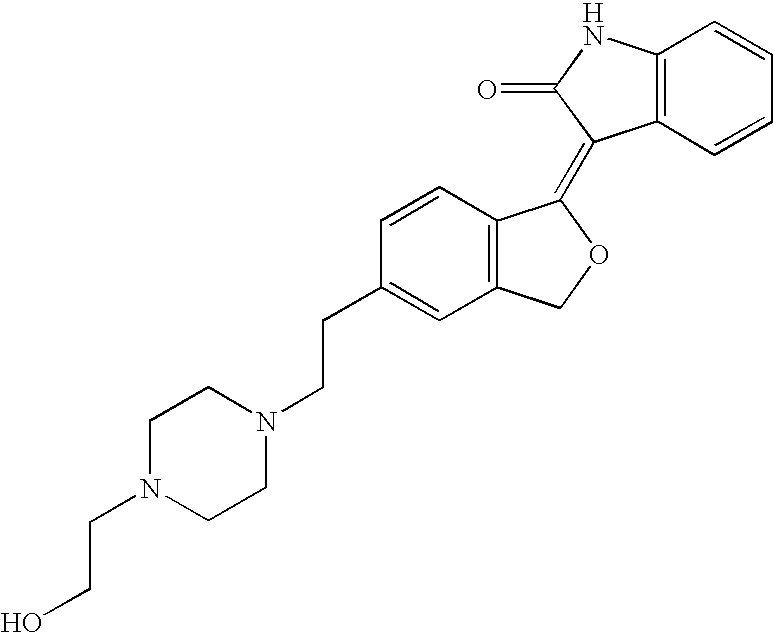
C12=C(C=CC=C1)C(=C1C3=C(CO1)C=C(CCN1CCN(CCO)CC1)C=C3)C(=O)N2
